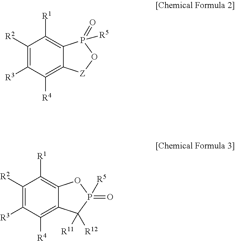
C1([R2])=C([R3])C([R4])=C2C(=C1[R1])P([R5])(=O)O[Z]2.C1([R2])=C([R3])C([R4])=C2C(=C1[R1])OP(=O)([R5])C2([R11])[R12]
